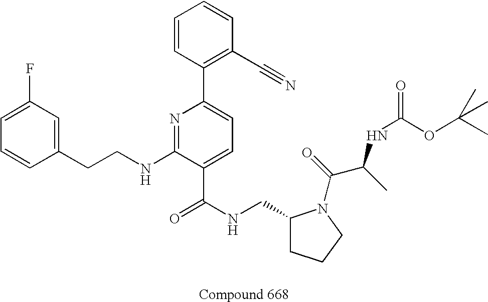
C1=C(F)C=C(CCNC2=NC(C3=C(C#N)C=CC=C3)=CC=C2C(NCC2CCCN2C(C(NC(OC(C)(C)C)=O)C)=O)=O)C=C1
